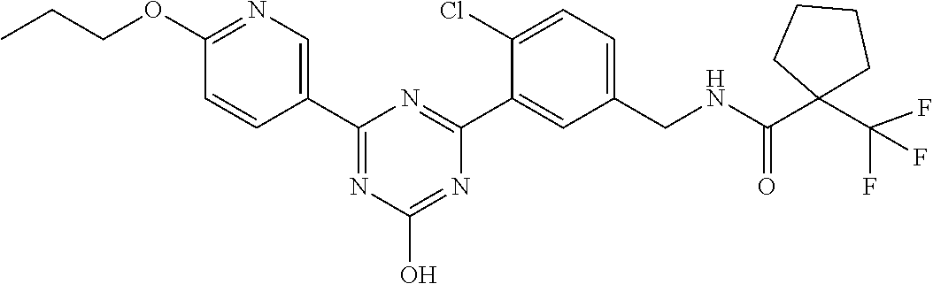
C1(C2=CN=C(OCCC)C=C2)=NC(O)=NC(C2=CC(CNC(=O)C3(C(F)(F)F)CCCC3)=CC=C2Cl)=N1
